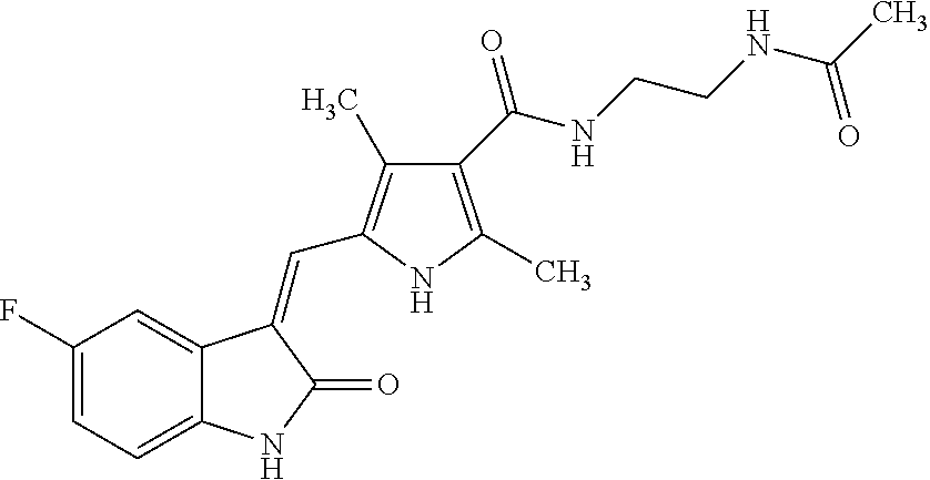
C1(F)=CC=C2C(=C1)C(=CC1=C(C)C(C(NCCNC(C)=O)=O)=C(C)N1)C(=O)N2
